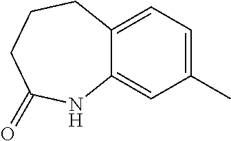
C1(C)=CC=C2C(=C1)NC(=O)CCC2
